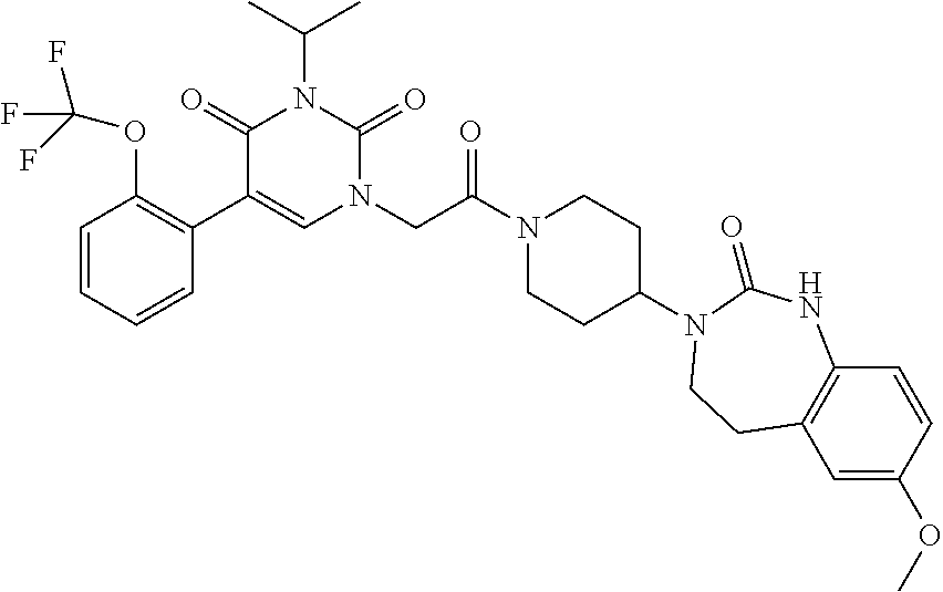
C1=CC=CC(OC(F)(F)F)=C1C1=CN(CC(N2CCC(N3C(=O)NC4=C(C=C(OC)C=C4)CC3)CC2)=O)C(=O)N(C(C)C)C1=O
